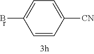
C1=C(Br)C=CC([CN])=C1
